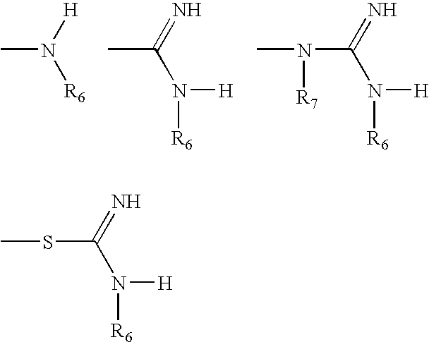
CN([H])[R6].CC(=N)N([H])[R6].N(C(=N)N([H])[R6])([R7])C.S(C(=N)N([H])[R6])C
